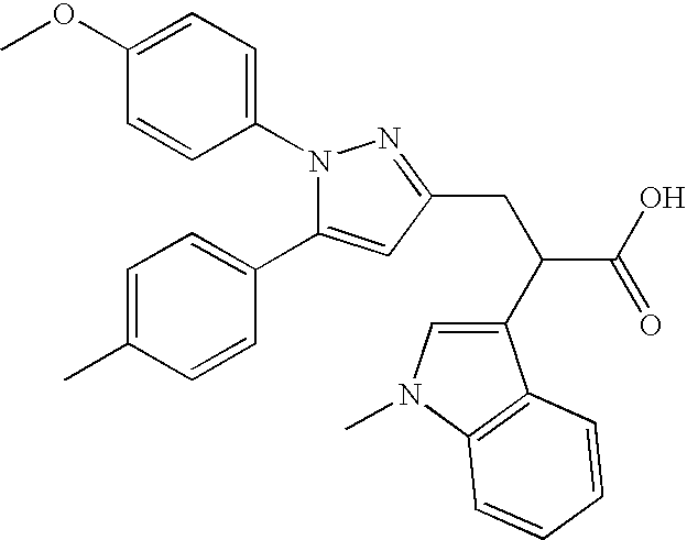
C1=C(OC)C=CC(N2C(C3=CC=C(C)C=C3)=CC(CC(C(O)=O)C3=CN(C)C4=C3C=CC=C4)=N2)=C1
